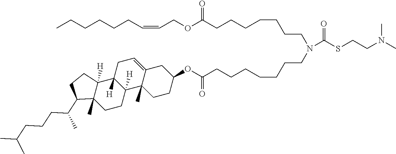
CCCCCCC=CCOC(CCCCCCCN(CCCCCCCC(OC1CC2=CCC3([H])C([H])(C2(C)CC1)CCC1(C)C3([H])CCC1C(C)CCCC(C)C)=O)C(SCCN(C)C)=O)=O
